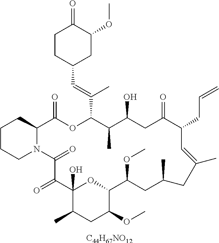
C1CCN2C(C1)C(=O)OC(C(=CC1CC(OC)C(=O)CC1)C)C(C)C(O)CC(=O)C(CC=C)C=C(C)CC(C)CC(OC)C1OC(O)(C(=O)C2=O)C(C)CC1OC.[C44H67NO12]
